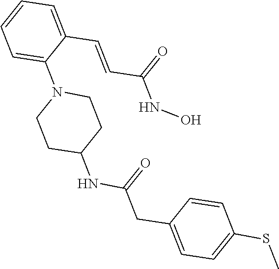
C1=C(C=CC(NO)=O)C(N2CCC(NC(=O)CC3=CC=C(SC)C=C3)CC2)=CC=C1
